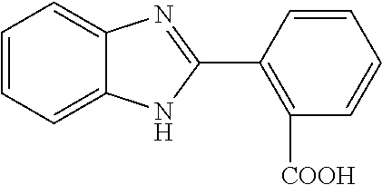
C1=CC=C2C(=C1)N=C(C1=C([COOH])C=CC=C1)N2
